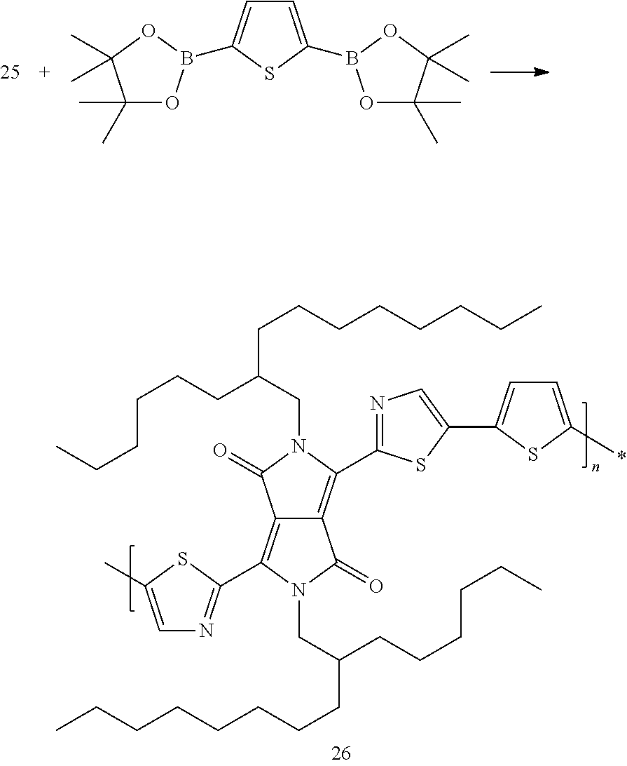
C1=C(B2OC(C)(C)C(C)(C)O2)SC(B2OC(C)(C)C(C)(C)O2)=C1.C12=C(C3=NC=C(C)S3)N(CC(CCCCCC)CCCCCCCC)C(=O)C1=C(C1=NC=C(C3=CC=C(*)S3)S1)N(CC(CCCCCCCC)CCCCCC)C2=O
